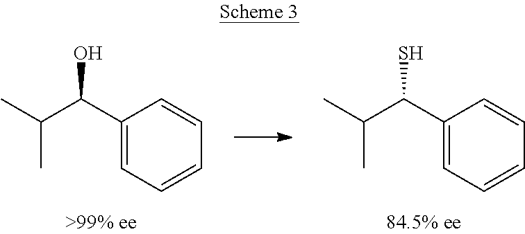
C1(C(C(C)C)O)=CC=CC=C1.C1(C(C(C)C)S)=CC=CC=C1
